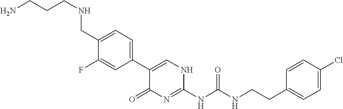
C1(C2=CC=C(CNCCCN)C(F)=C2)=CNC(NC(NCCC2=CC=C(Cl)C=C2)=O)=NC1=O
